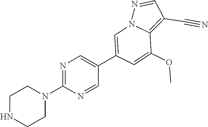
C1NCCN(C2=NC=C(C3=CN4C(=C(C#N)C=N4)C(OC)=C3)C=N2)C1
